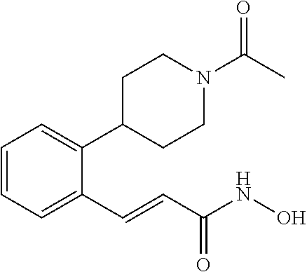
C1=CC=C(C=CC(NO)=O)C(C2CCN(C(C)=O)CC2)=C1
